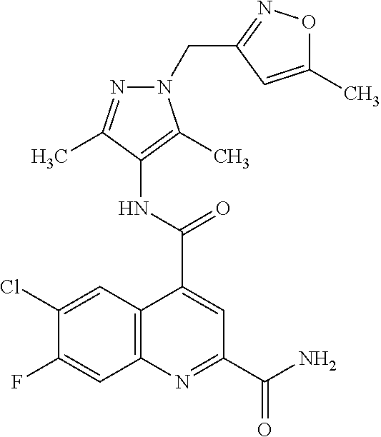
C12=C(N=C(C(N)=O)C=C1C(NC1=C(C)N(CC3=NOC(C)=C3)N=C1C)=O)C=C(F)C(Cl)=C2
